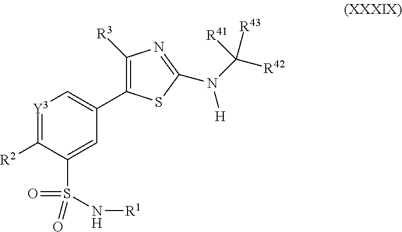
[Y3]1=C([R2])C(S(=O)(N[R1])=O)=CC(C2=C([R3])N=C(N(C([R41])([R42])[R43])[H])S2)=C1
